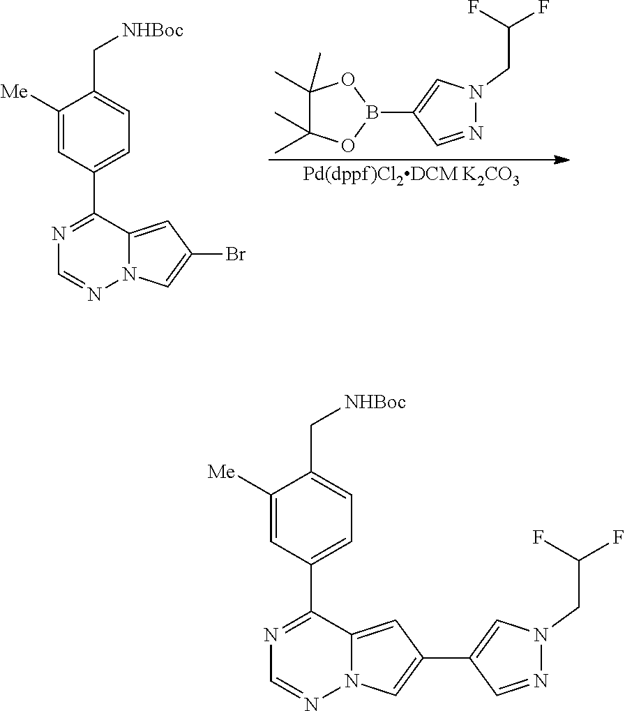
C1([Me])=CC(C2=NC=NN3C2=CC(C2=CN(CC(F)F)N=C2)=C3)=CC=C1C[NHBoc].C1([Me])=CC(C2=NC=NN3C2=CC(Br)=C3)=CC=C1C[NHBoc].[Pd(dppf)Cl2DCM K2CO3].C1(C)(C)C(C)(C)OB(C2=CN(CC(F)F)N=C2)O1
